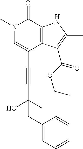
C(C1=CN(C)C(=O)C2=C1C(C(OCC)=O)=C(C)N2)#CC(C)(O)CC1=CC=CC=C1
